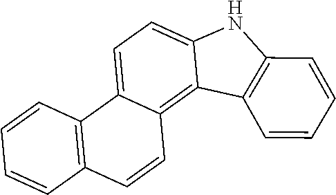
C12=C3C(=CC=C1NC1=C2C=CC=C1)C1=C(C=C3)C=CC=C1
